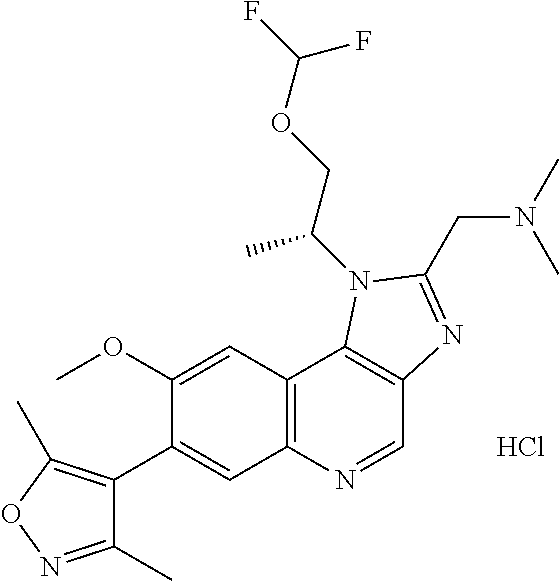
C1(OC)=CC2=C(C=C1C1=C(C)ON=C1C)N=CC1=C2N(C(C)COC(F)F)C(CN(C)C)=N1.Cl
